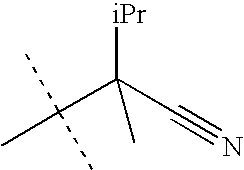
C(C(C#N)([iPr])C)(C)(C)C
